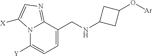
C12=NC=C([X])N1C([Y])=CC=C2CNC1CC(O[Ar])C1
